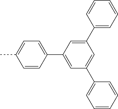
CC1=CC=C(C2=CC(C3=CC=CC=C3)=CC(C3=CC=CC=C3)=C2)C=C1
